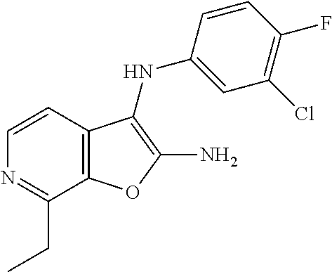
C12=C(C=CN=C1CC)C(NC1=CC(Cl)=C(F)C=C1)=C(N)O2
